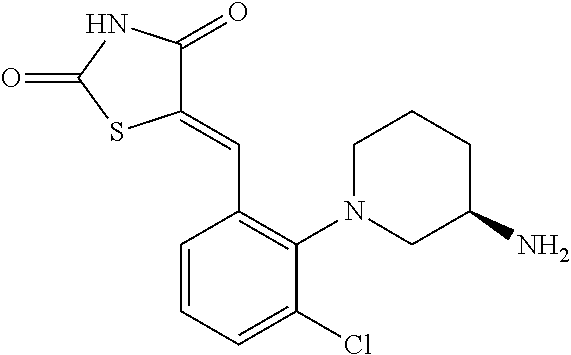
C1(=CC2=C(N3CCCC(N)C3)C(Cl)=CC=C2)C(=O)NC(=O)S1
